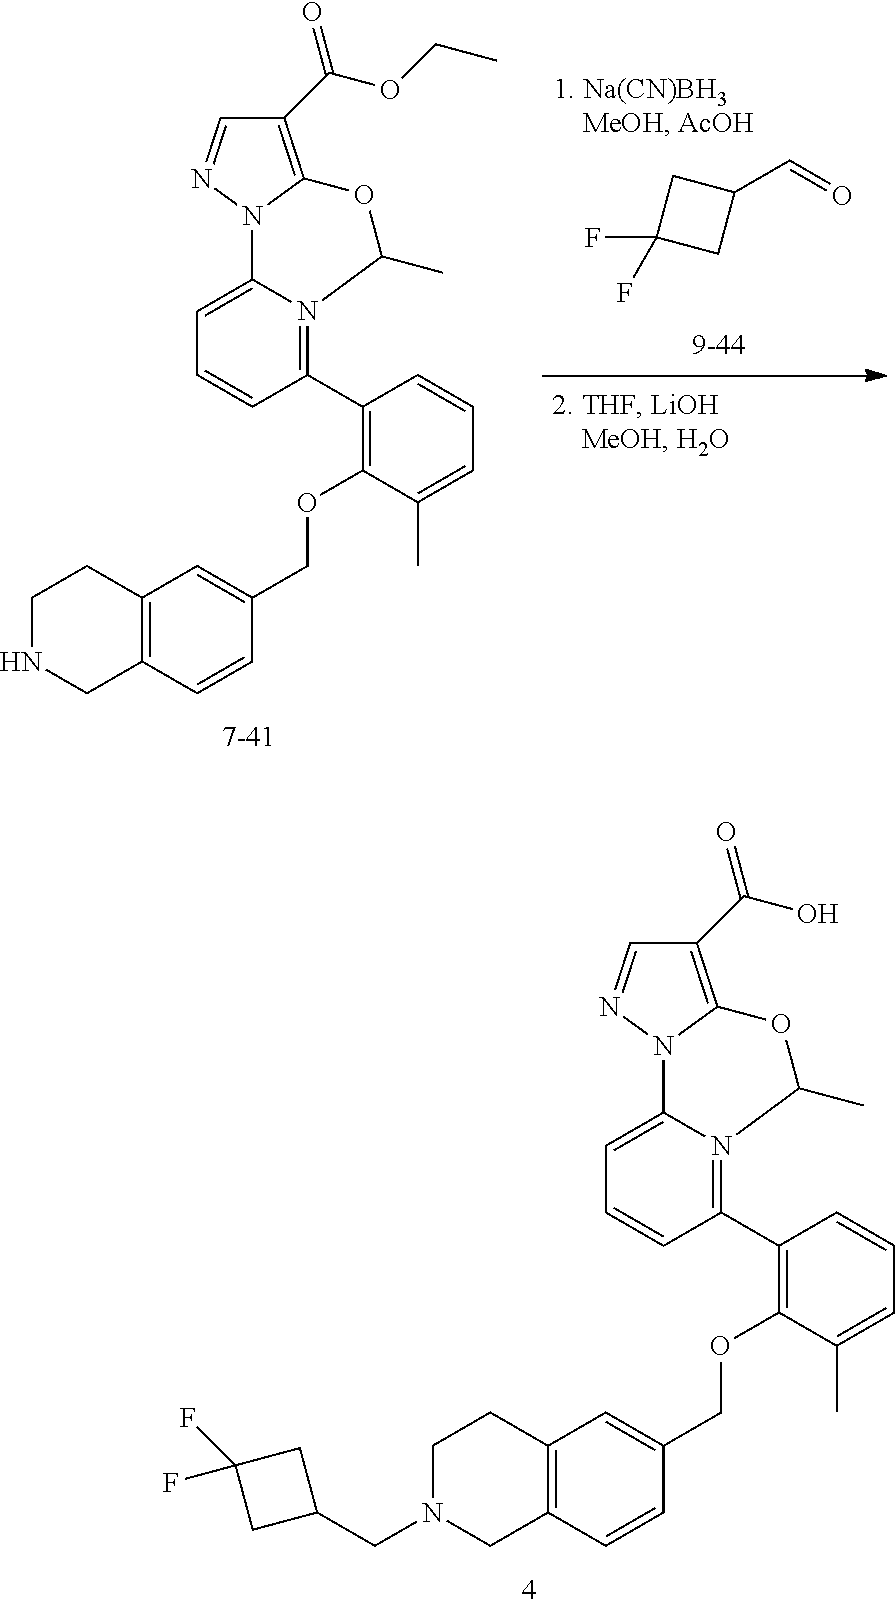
C1(C=O)CC(F)(F)C1.C1=C2N(=C(C3=C(OCC4=CC5=C(C=C4)CNCC5)C(C)=CC=C3)C=C1)C(C)OC1=C(C(OCC)=O)C=NN21.C1=C2N(=C(C3=C(OCC4=CC5=C(C=C4)CN(CC4CC(F)(F)C4)CC5)C(C)=CC=C3)C=C1)C(C)OC1=C(C(O)=O)C=NN21
